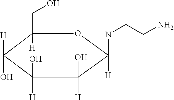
C1([H])(CO)C(O)([H])C([H])(O)C([H])(O)C(NCCN)([H])O1
